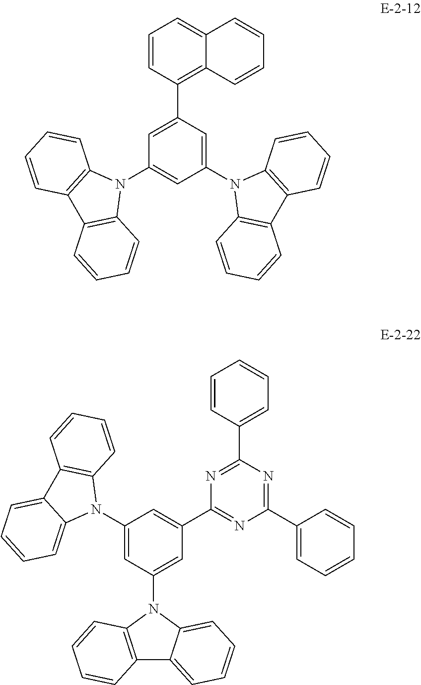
C1=CC(C2=CC(N3C4=C(C5=C3C=CC=C5)C=CC=C4)=CC(N3C4=C(C5=C3C=CC=C5)C=CC=C4)=C2)=C2C(=C1)C=CC=C2.C1=CC(C2=NC(C3=CC(N4C5=C(C6=CC=CC=C46)C=CC=C5)=CC(N4C5=C(C6=CC=CC=C46)C=CC=C5)=C3)=NC(C3=CC=CC=C3)=N2)=CC=C1
